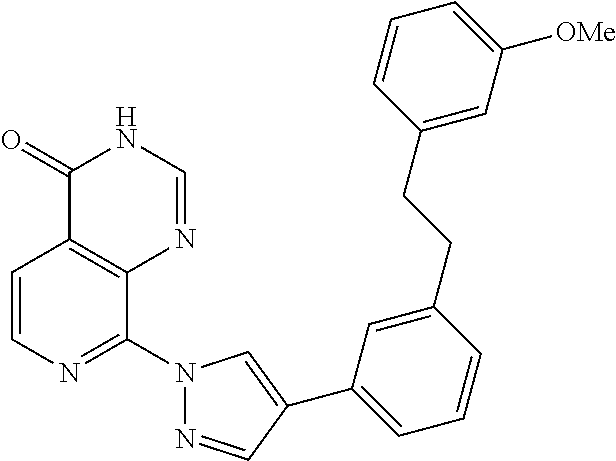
C1=CN=C(N2N=CC(C3=CC=CC(CCC4=CC([OMe])=CC=C4)=C3)=C2)C2=C1C(=O)NC=N2
